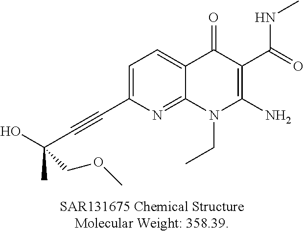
C1=C(C#CC(O)(C)COC)N=C2C(=C1)C(=O)C(C(NC)=O)=C(N)N2CC
